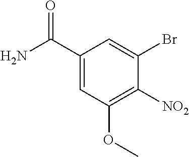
C1(C(N)=O)=CC(OC)=C([NO2])C(Br)=C1
